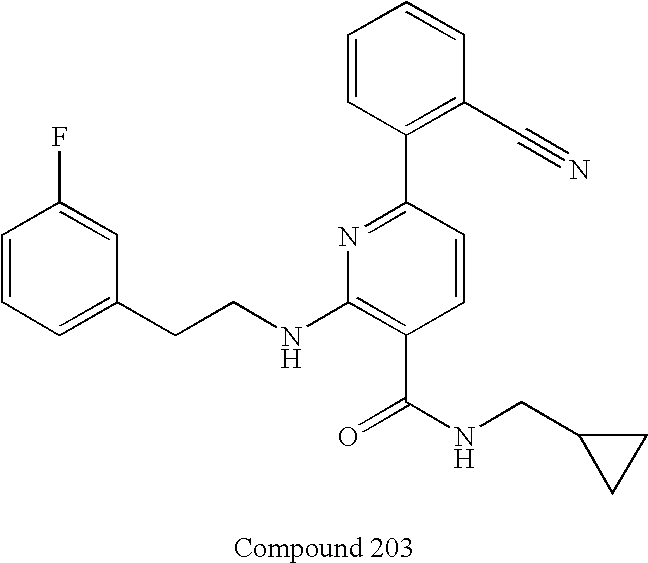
C1=C(CCNC2=C(C(NCC3CC3)=O)C=CC(C3=C(C#N)C=CC=C3)=N2)C=C(F)C=C1
